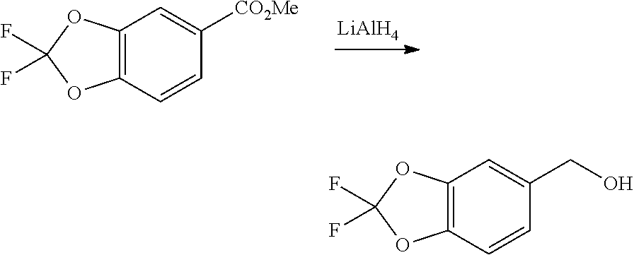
C1=CC([CO2Me])=CC2=C1OC(F)(F)O2.[LiAlH4].C1=CC(CO)=CC2=C1OC(F)(F)O2
